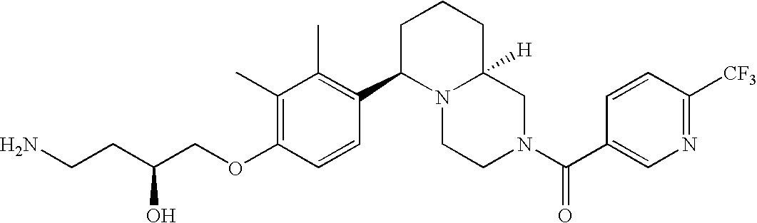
O(C1=C(C)C(C)=C(C2N3C([H])(CN(C(=O)C4=CN=C([CF3])C=C4)CC3)CCC2)C=C1)CC(CCN)O
